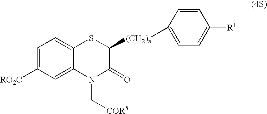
C1=CC([(CH2)n]C2SC3=CC=C([RO2C])C=C3N(C[COR5])C2=O)=CC=C1[R1]
